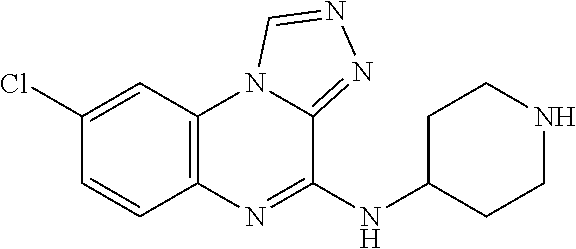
C12=C(C=C(Cl)C=C1)N1C(=NN=C1)C(NC1CCNCC1)=N2
